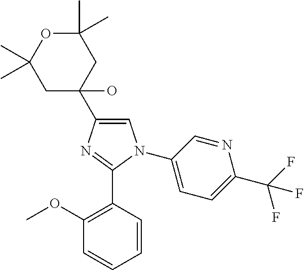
C1(C2(O)CC(C)(C)OC(C)(C)C2)=CN(C2=CC=C(C(F)(F)F)N=C2)C(C2=C(OC)C=CC=C2)=N1
